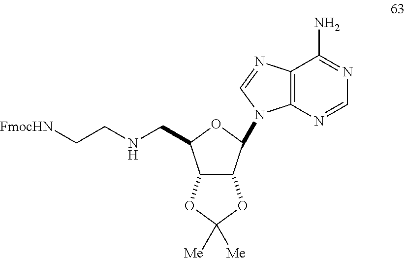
C12=C(N=CN1C1C3C(C(CNCC[FmocHN])O1)OC([Me])([Me])O3)C(N)=NC=N2
